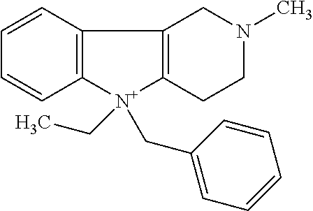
C1=CC2=C(C=C1)[N+](CC)(CC1=CC=CC=C1)C1=C2CN(C)CC1
